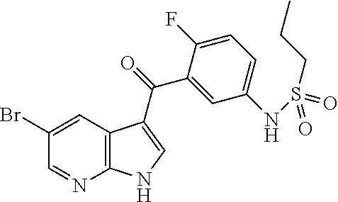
C12=C(C=C(Br)C=N1)C(C(=O)C1=CC(NS(=O)(CCC)=O)=CC=C1F)=CN2
